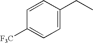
C1=CC([F3C])=CC=C1CC
